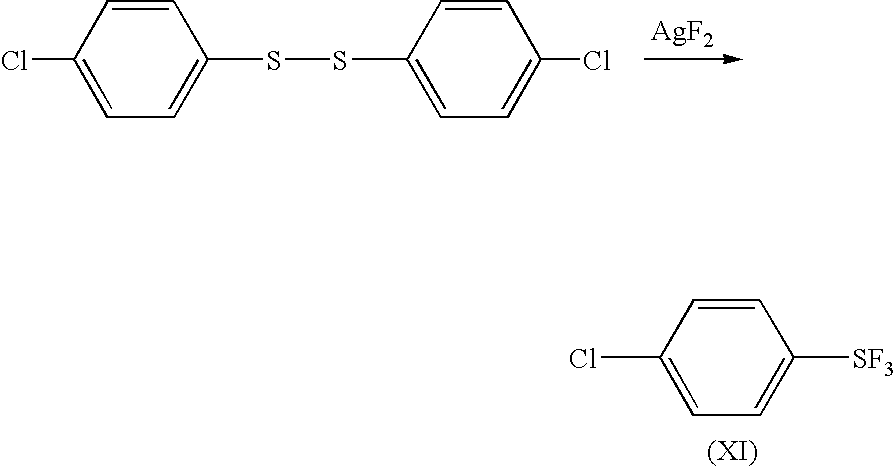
C1(Cl)=CC=C(SSC2=CC=C(Cl)C=C2)C=C1.[AgF2].C1(Cl)=CC=C([SF3])C=C1
